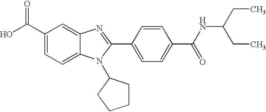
C1(C(O)=O)=CC=C2C(=C1)N=C(C1=CC=C(C(NC(CC)CC)=O)C=C1)N2C1CCCC1
